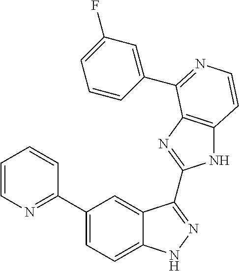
C1(C2=NC=CC=C2)=CC=C2C(=C1)C(C1=NC3=C(N1)C=CN=C3C1=CC(F)=CC=C1)=NN2
